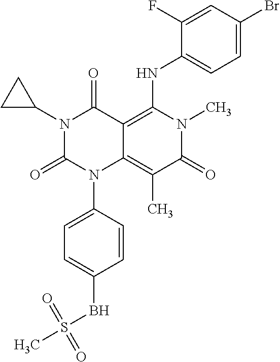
N1(C2CC2)C(=O)N(C2=CC=C(BS(C)(=O)=O)C=C2)C2=C(C)C(=O)N(C)C(NC3=CC=C(Br)C=C3F)=C2C1=O
